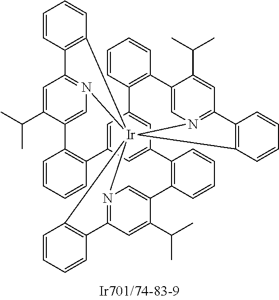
C1=C(C(C)C)C2=CN3=C1C1=C([Ir]3456N3=C(C=C(C(C)C)C(=C3)C3=C(C7=CC(=CC(=C7)C7=C2C=CC=C7)C2=C(C=CC=C2)C2=CN4=C(C=C2C(C)C)C2=C5C=CC=C2)C=CC=C3)C2=C6C=CC=C2)C=CC=C1
